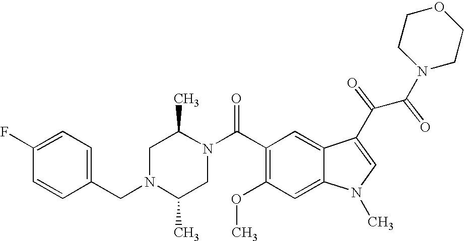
C1(F)=CC=C(CN2C(C)CN(C(C3=C(OC)C=C4C(=C3)C(C(C(N3CCOCC3)=O)=O)=CN4C)=O)C(C)C2)C=C1
